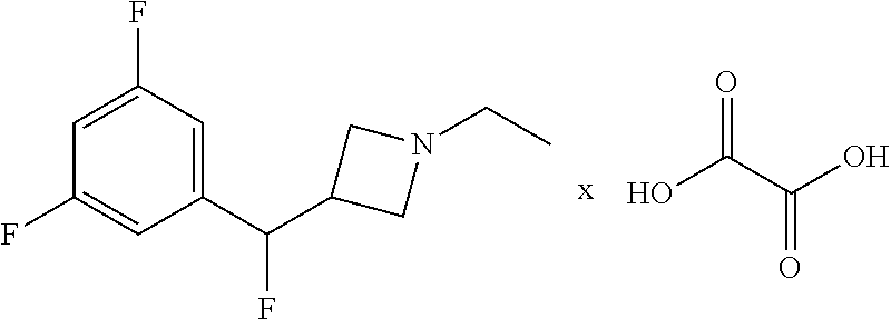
OC(C(O)=O)=O.C1(C(C2CN(CC)C2)F)=CC(F)=CC(F)=C1
